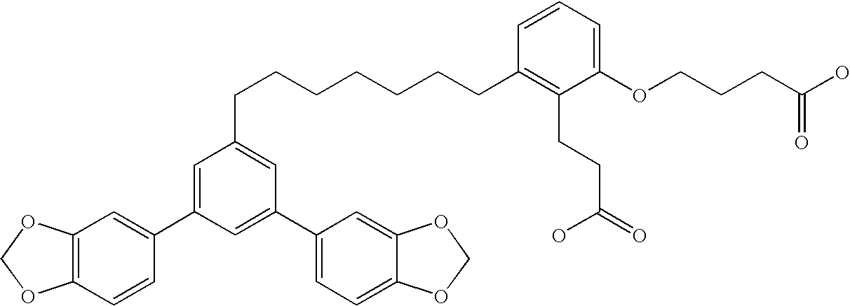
C1=C(C2=CC3=C(C=C2)OCO3)C=C(C2=CC=C3C(=C2)OCO3)C=C1CCCCCCCC1=C(CCC(=O)O)C(OCCCC(O)=O)=CC=C1
